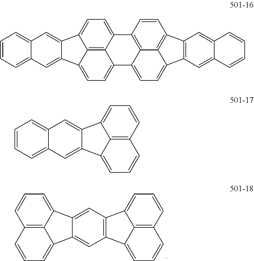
C12=C3C4=CC=C1C1=C5C(=CC=C6C5=C(C=C1)C1=C6C=C5C(=C1)C=CC=C5)C2=CC=C3C1=CC2=CC=CC=C2C=C41.C12=C3C(=CC=C1)C1=C(C3=CC=C2)C=C2C3=CC=CC4=C3C(=CC=C4)C2=C1.C12=C3C(=CC=C1)C1=CC4=CC=CC=C4C=C1C3=CC=C2
